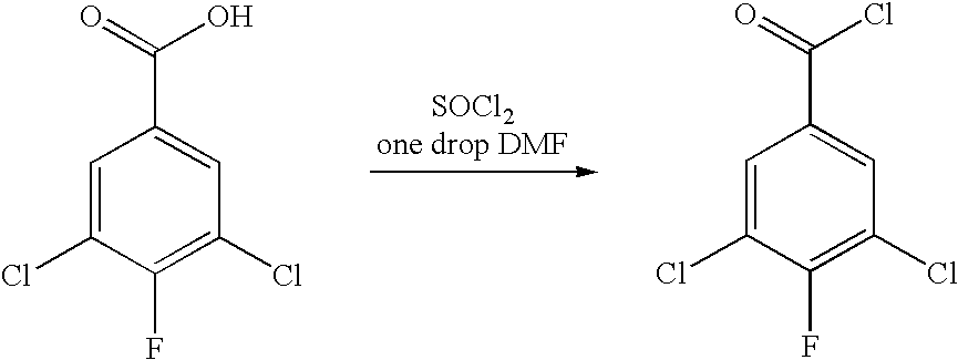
C1=C(Cl)C(F)=C(Cl)C=C1C(=O)O.[SOCl2one drop DMF].C1=C(Cl)C(F)=C(Cl)C=C1C(=O)Cl
